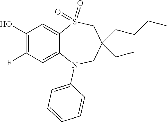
C1=CC=C(N2C3=CC(F)=C(O)C=C3S(=O)(=O)CC(CCCC)(CC)C2)C=C1
